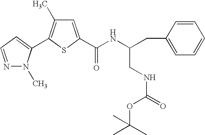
C1=C(C(NC(CC2=CC=CC=C2)CNC(=O)OC(C)(C)C)=O)SC(C2=CC=NN2C)=C1C
